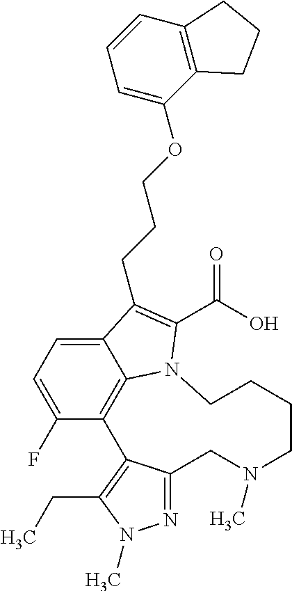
N1=C2C(=C(CC)N1C)C1=C3C(=CC=C1F)C(CCCOC1=CC=CC4=C1CCC4)=C(C(O)=O)N3CCCCN(C)C2
